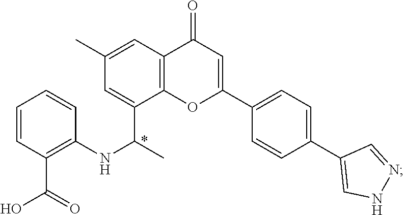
C1=CC(C(=O)O)=C(NC(C)C2=CC(C)=CC3=C2OC(C2=CC=C(C4=CNN=C4)C=C2)=CC3=O)C=C1
